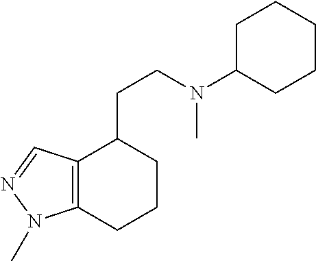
C12=C(CCCC1CCN(C)C1CCCCC1)N(C)N=C2
